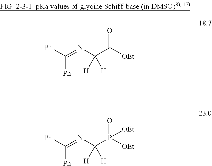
[Ph]C(=NC(C([OEt])=O)([H])[H])[Ph].[Ph]C(=NC(P([OEt])(=O)[OEt])([H])[H])[Ph]
